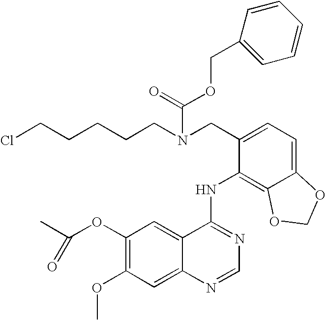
C1(CN(CCCCCCl)C(=O)OCC2=CC=CC=C2)=CC=C2C(=C1NC1=NC=NC3=CC(OC)=C(OC(C)=O)C=C13)OCO2
